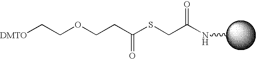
N(C)C(CSC(CCOCC[DMTO])=O)=O
